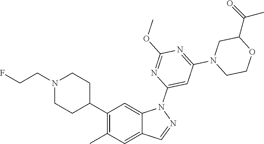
N1(CCF)CCC(C2=C(C)C=C3C(=C2)N(C2=CC(N4CCOC(C(C)=O)C4)=NC(OC)=N2)N=C3)CC1
